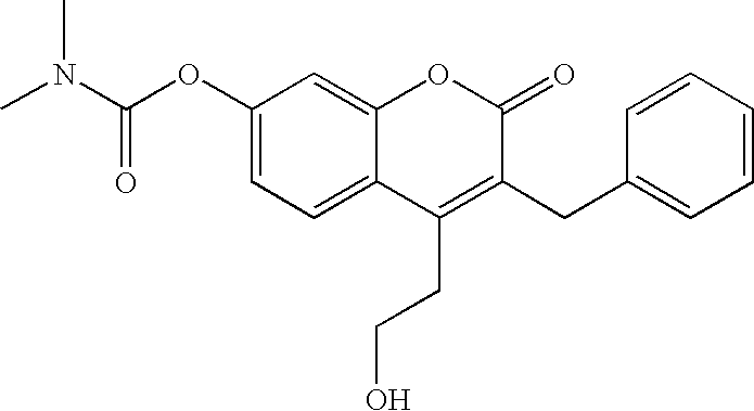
C1(OC(N(C)C)=O)=CC=C2C(=C1)OC(=O)C(CC1=CC=CC=C1)=C2CCO
